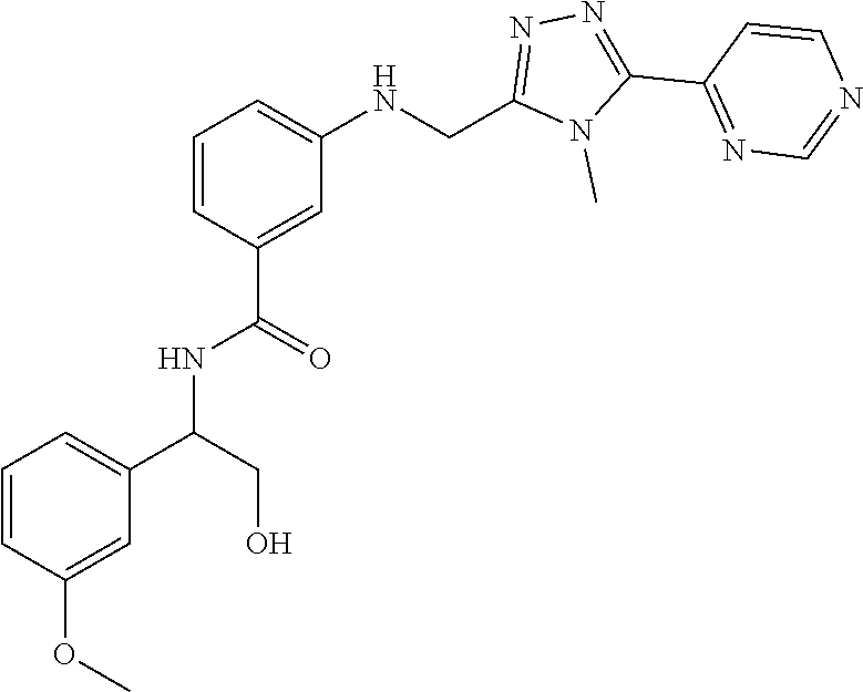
N1=C(C2=NN=C(CNC3=CC=CC(C(NC(C4=CC=CC(OC)=C4)CO)=O)=C3)N2C)C=CN=C1
